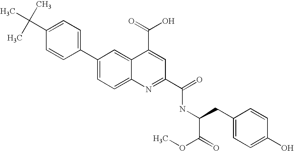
C1=C(C(C)(C)C)C=CC(C2=CC=C3C(=C2)C(C(=O)O)=CC(C(=O)NC(C(=O)OC)CC2=CC=C(O)C=C2)=N3)=C1
